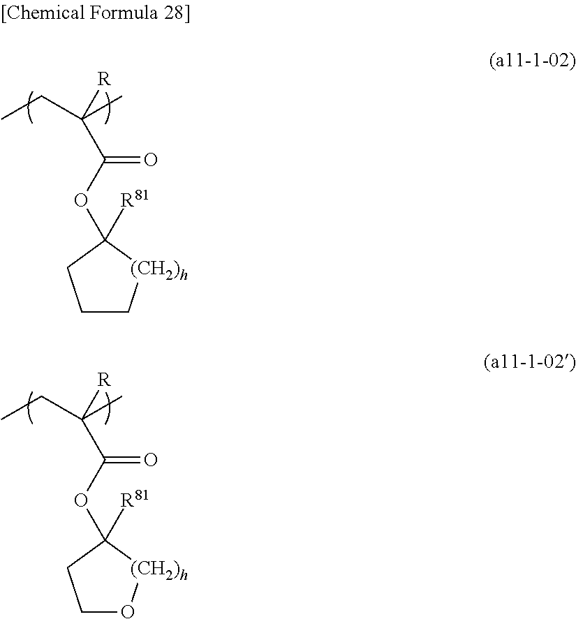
C1C[(CH2)h]C(OC(C([R])(C)CC)=O)([R81])C1.C1O[(CH2)h]C(OC(C([R])(C)CC)=O)([R81])C1
